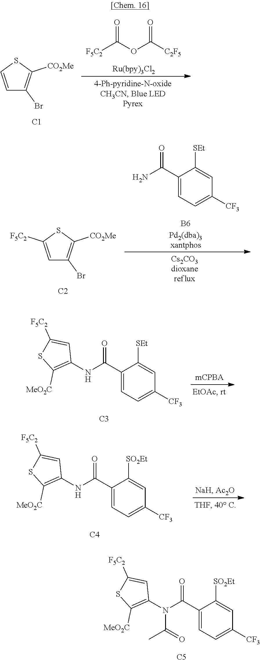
[F5C2]C(OC([C2F5])=O)=O.C1=CSC([CO2Me])=C1Br.[C1].C1=C([F5C2])SC([CO2Me])=C1Br.[C2].C1(C(N)=O)=CC=C([CF3])C=C1[SEt].[B6].C1(C(NC2=C([MeO2C])SC([F5C2])=C2)=O)=CC=C([CF3])C=C1[SEt].[C3].C1(C(NC2=C([MeO2C])SC([F5C2])=C2)=O)=CC=C([CF3])C=C1[SO2Et].[C4].C1(C(N(C2=C([MeO2C])SC([F5C2])=C2)C(C)=O)=O)=CC=C([CF3])C=C1[SO2Et].[C5]
